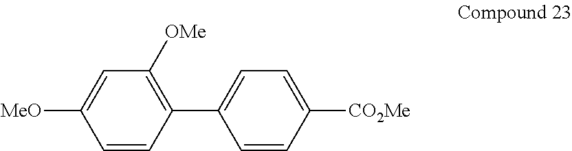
C1=CC(C2=CC=C([CO2Me])C=C2)=C([OMe])C=C1[MeO]
